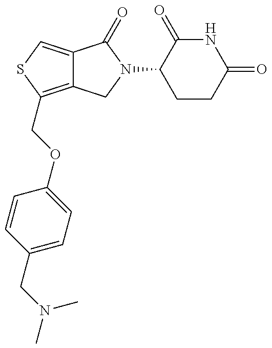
C12=C(COC3=CC=C(CN(C)C)C=C3)SC=C1C(=O)N(C1CCC(=O)NC1=O)C2
